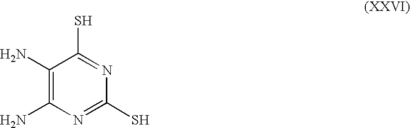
C1(N)=C(N)N=C(S)N=C1S
